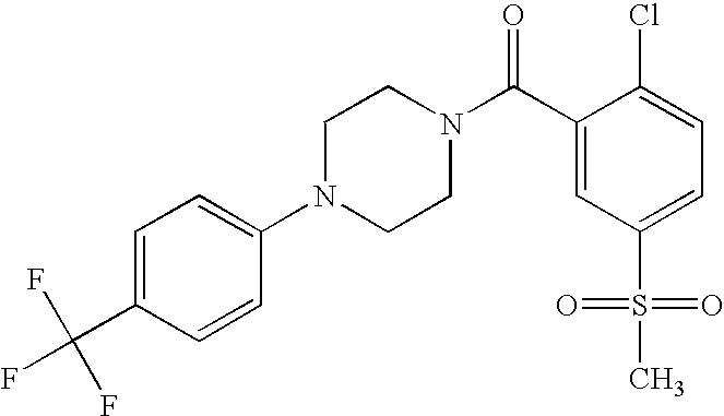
FC(C1=CC=C(N2CCN(C(C3=CC(S(=O)(=O)C)=CC=C3Cl)=O)CC2)C=C1)(F)F
